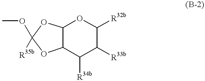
C12C(C([R34b])C([R33b])C([R32b])O1)OC(OC)([R35b])O2
